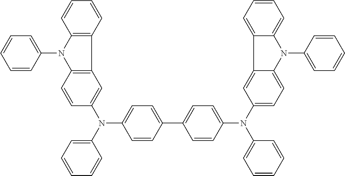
C1=CC(N2C3=C(C4=C2C=CC(N(C2=CC=C(C5=CC=C(N(C6=CC=CC=C6)C6=CC=C7C(=C6)C6=CC=CC=C6N7C6=CC=CC=C6)C=C5)C=C2)C2=CC=CC=C2)=C4)C=CC=C3)=CC=C1
